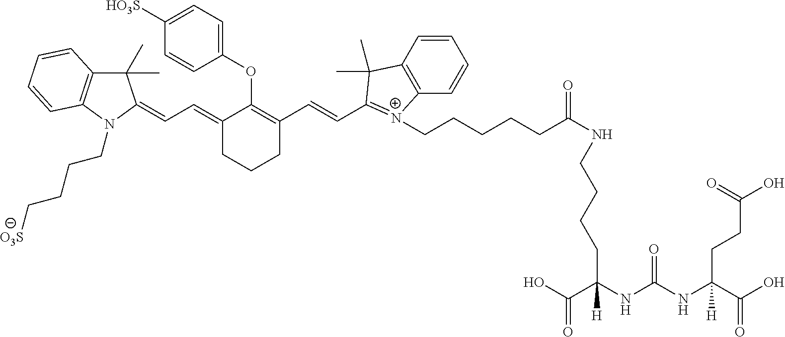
C1(C)(C)C2=C(N(CCCC[O3S])C1=CC=C1CCCC(C=CC3=[N+](CCCCCC(=O)NCCCCC(C(=O)O)(NC(=O)NC(C(=O)O)([H])CCC(=O)O)[H])C4=C(C=CC=C4)C3(C)C)=C1OC1=CC=C([HO3S])C=C1)C=CC=C2
